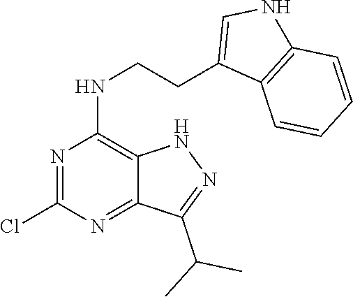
N1=C(Cl)N=C2C(C(C)C)=NNC2=C1NCCC1=CNC2=C1C=CC=C2
